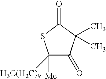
C1([H3C(H2C)9])([Me])C(=O)C(C)(C)C(=O)S1
